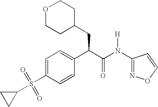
O1CCC(CC(C(N([H])C2=NOC=C2)=O)C2=CC=C(S(C3CC3)(=O)=O)C=C2)CC1
